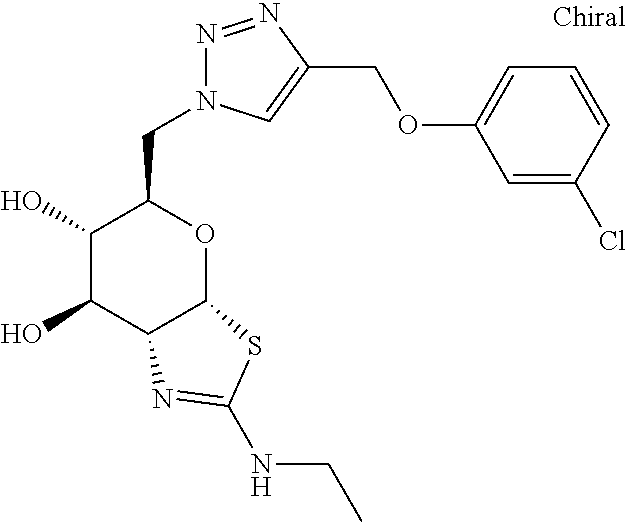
C1(O)C(O)C2C(OC1CN1N=NC(COC3=CC=CC(Cl)=C3)=C1)SC(NCC)=N2
